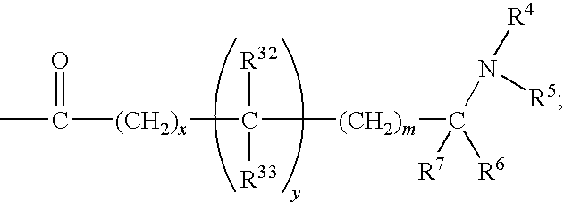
CC([(CH2)x]C([(CH2)m]C(N([R4])[R5])([R6])[R7])([R32])[R33])=O
